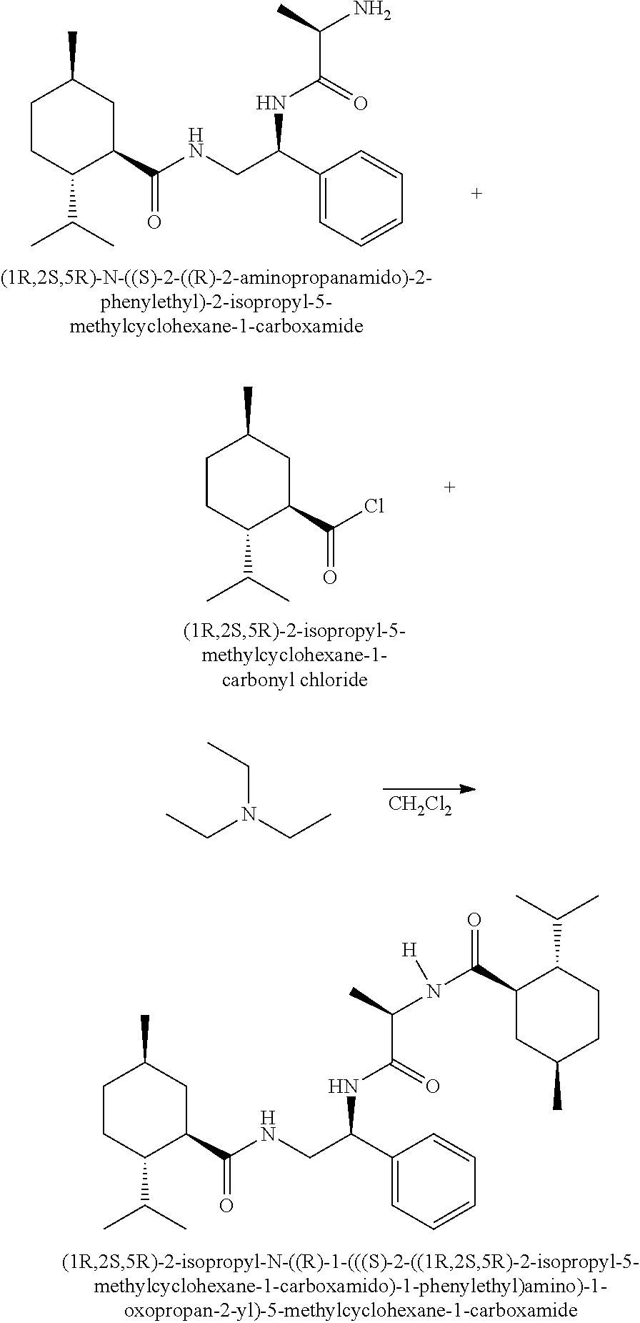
C1CC(C(C)C)C(C(=O)Cl)CC1C.C(N(CC)CC)C.[CH2Cl2].C1CC(C(C)C)C(C(=O)NCC(C2=CC=CC=C2)NC(C(C)N)=O)CC1C.C1CC(C(C)C)C(C(=O)NCC(C2=CC=CC=C2)NC(C(C)N(C(C2CC(C)CCC2C(C)C)=O)[H])=O)CC1C
